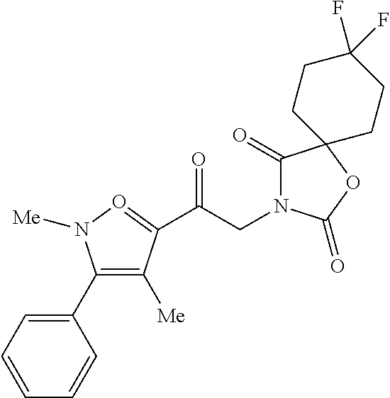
C1(C2=CC=CC=C2)=C([Me])C(C(CN2C(=O)C3(OC2=O)CCC(F)(F)CC3)=O)=ON1[Me]
